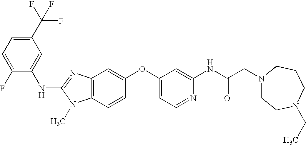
C1(C(F)(F)F)=CC=C(F)C(NC2=NC3=C(N2C)C=CC(OC2=CC=NC(NC(CN4CCN(CC)CCC4)=O)=C2)=C3)=C1
